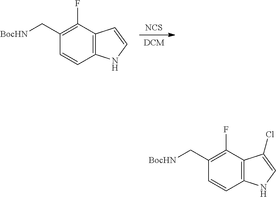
[DCM].[NCS].C1=CC2=C(C(F)=C1C[BocHN])C=CN2.C1=CC2=C(C(F)=C1C[BocHN])C(Cl)=CN2
